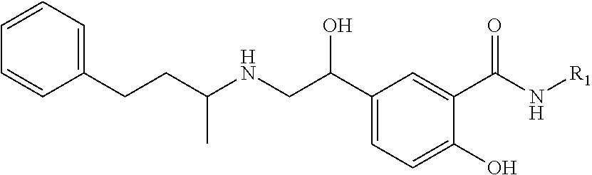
C1(CCC(NCC(C2=CC=C(O)C(C(N[R1])=O)=C2)O)C)=CC=CC=C1
